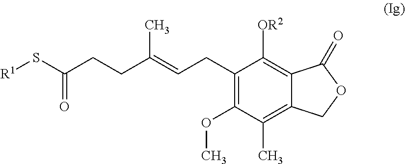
C1(CC=C(CCC(=O)S[R1])C)=C(OC)C(C)=C2C(=C1[OR2])C(=O)OC2
